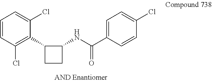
C1=CC(Cl)=C(C2CCC2NC(C2=CC=C(Cl)C=C2)=O)C(Cl)=C1
